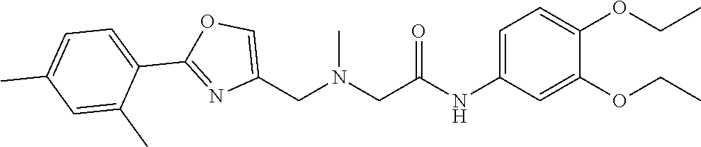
C1=C(NC(CN(C)CC2=COC(C3=CC=C(C)C=C3C)=N2)=O)C=C(OCC)C(OCC)=C1
